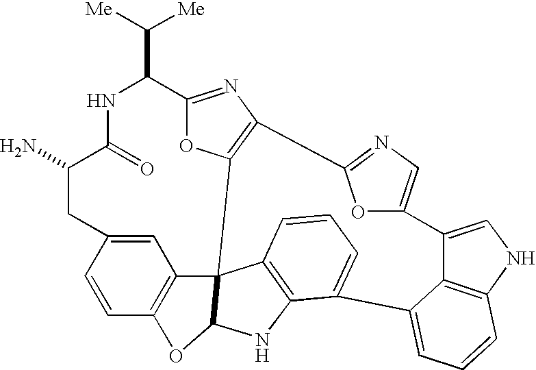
C(C1C2=NC3=C(O2)C24C5=C(C=CC(=C5)CC(N)C(=O)N1)OC2NC1=C4C=CC=C1C1=CC=CC2=C1C(=CN2)C1=CN=C3O1)([Me])[Me]
